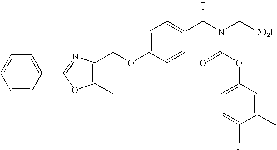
C1=CC(C2=NC(COC3=CC=C(C(N(C[CO2H])C(OC4=CC=C(F)C(C)=C4)=O)C)C=C3)=C(C)O2)=CC=C1
